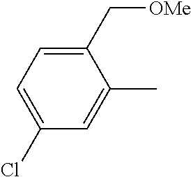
C1(Cl)=CC=C(C[OMe])C(C)=C1
